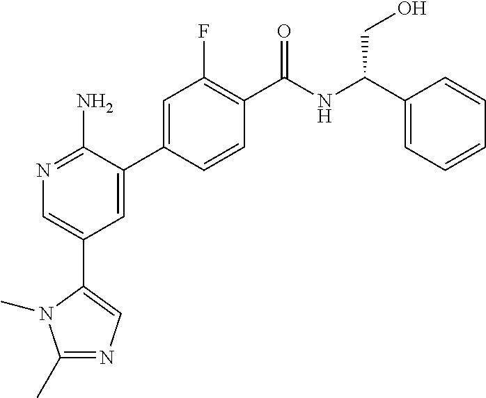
N1=C(N)C(C2=CC(F)=C(C(NC(C3=CC=CC=C3)CO)=O)C=C2)=CC(C2=CN=C(C)N2C)=C1
